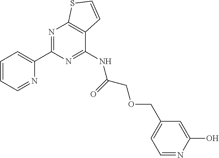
C1=CC=NC(C2=NC3=C(C(NC(=O)COCC4=CC=NC(O)=C4)=N2)C=CS3)=C1
